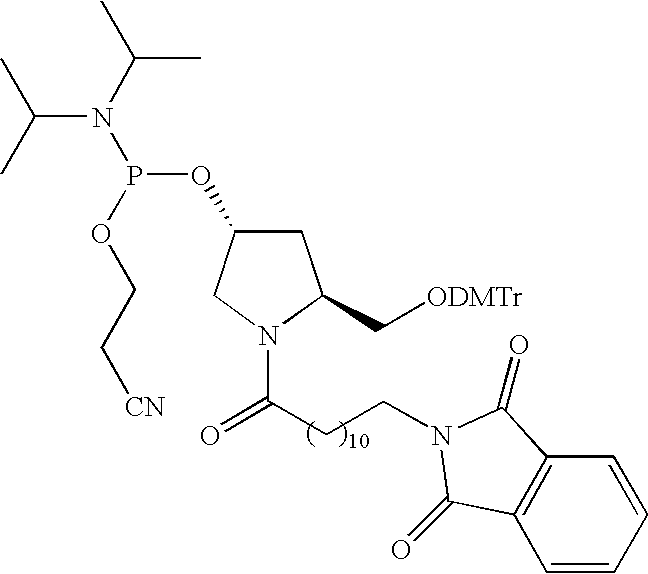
C(CC(=O)N1C(C[ODMTr])CC(OP(N(C(C)C)C(C)C)OCC[CN])C1)N1C(=O)C2=C(C=CC=C2)C1=O
